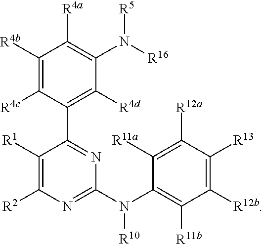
C1([R4b])=C([R4c])C(C2=NC(N(C3=C([R11b])C([R12b])=C([R13])C([R12a])=C3[R11a])[R10])=NC([R2])=C2[R1])=C([R4d])C(N([R16])[R5])=C1[R4a]
